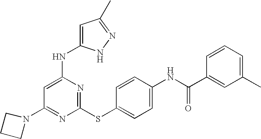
C1=C(NC2=CC(C)=NN2)N=C(SC2=CC=C(NC(C3=CC(C)=CC=C3)=O)C=C2)N=C1N1CCC1
